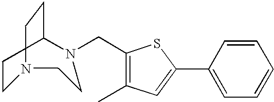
C1CN(CC2=C(C)C=C(C3=CC=CC=C3)S2)CCN(CC)C1
